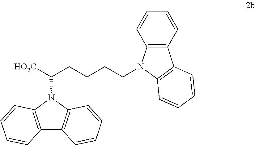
[HO2C]C(CCCCN1C2=C(C=CC=C2)C2=C1C=CC=C2)N1C2=C(C3=C1C=CC=C3)C=CC=C2
